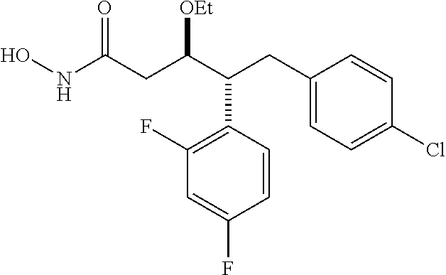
ONC(CC(C(CC1=CC=C(Cl)C=C1)C1=C(F)C=C(F)C=C1)[OEt])=O
